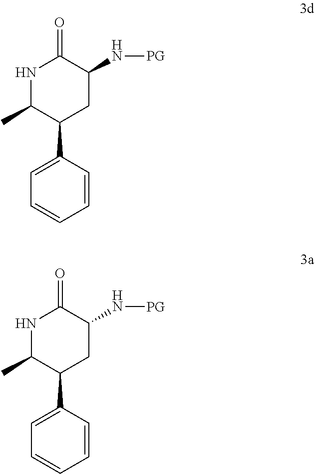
C1=C(C2CC(N[PG])C(=O)NC2C)C=CC=C1.C1=C(C2CC(N[PG])C(=O)NC2C)C=CC=C1
